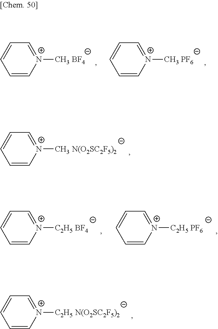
C1=C[N+]([CH3 N(O2SC2F5)2])=CC=C1.C1=C[N+]([C2H5 N(O2SC2F5)2])=CC=C1.C1=C[N+]([CH3 BF4])=CC=C1.C1=C[N+]([CH3 PF6])=CC=C1.C1=C[N+]([C2H5 BF4])=CC=C1.C1=C[N+]([C2H5 PF6])=CC=C1
